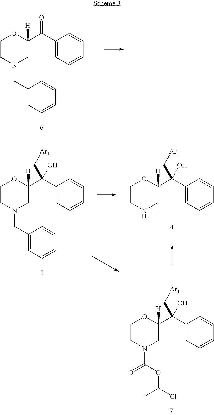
C1CN(CC2=CC=CC=C2)CC(C(C2=CC=CC=C2)=O)([H])O1.C1CN(CC2=CC=CC=C2)CC(C(C2=CC=CC=C2)(O)C[Ar1])([H])O1.C1CNCC(C(C2=CC=CC=C2)(O)C[Ar1])([H])O1.C1CN(C(=O)OC(C)Cl)CC(C(C2=CC=CC=C2)(O)C[Ar1])([H])O1
